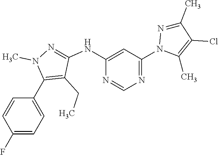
C1(C2=C(CC)C(NC3=CC(N4N=C(C)C(Cl)=C4C)=NC=N3)=NN2C)=CC=C(F)C=C1
